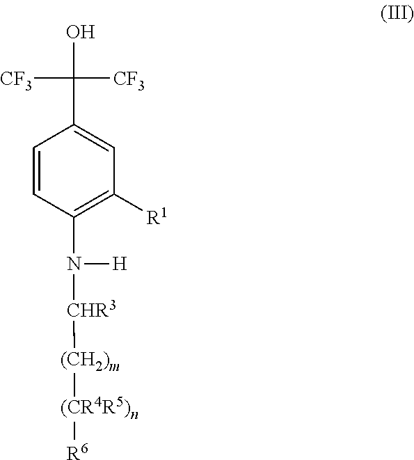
C1=CC(N([CHR3][(CH2)m][(CR4R5)n][R6])[H])=C([R1])C=C1C(O)([CF3])[CF3]
